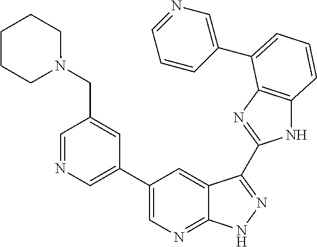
C1(C2=CN=C3C(=C2)C(C2=NC4=C(N2)C=CC=C4C2=CN=CC=C2)=NN3)=CN=CC(CN2CCCCC2)=C1
